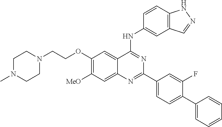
C1(OCCN2CCN(C)CC2)=C([MeO])C=C2C(=C1)C(NC1=CC3=C(C=C1)NN=C3)=NC(C1=CC=C(C3=CC=CC=C3)C(F)=C1)=N2
